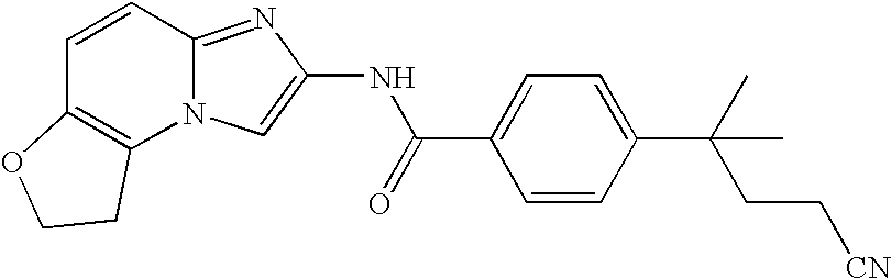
C1=CC2=NC(NC(C3=CC=C(C(C)(C)CC[CN])C=C3)=O)=CN2C2=C1OCC2
